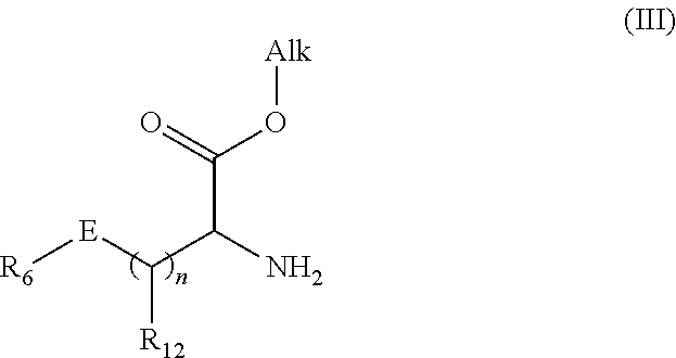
[R6][E]C(C(N)C(=O)O[Alk])[R12]
